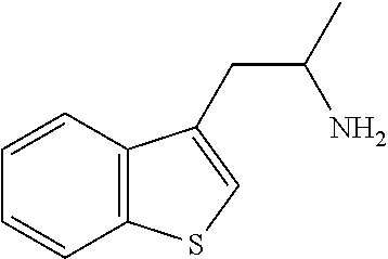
C12=C(C=CC=C1)C(CC(C)N)=CS2
